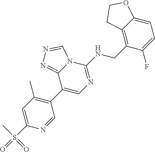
C1(S(=O)(C)=O)=CC(C)=C(C2=CN=C(NCC3=C4C(=CC=C3F)OCC4)N3C2=NN=C3)C=N1
